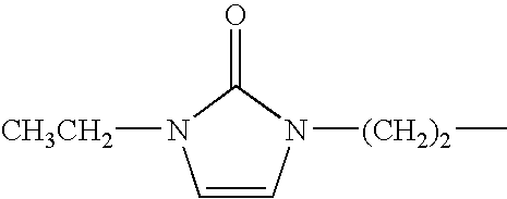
C1=CN([CH3CH2])C(=O)N1[(CH2)2]C
